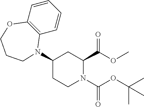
C1=CC2=C(C=C1)N(C1CC(C(OC)=O)N(C(OC(C)(C)C)=O)CC1)CCCO2
